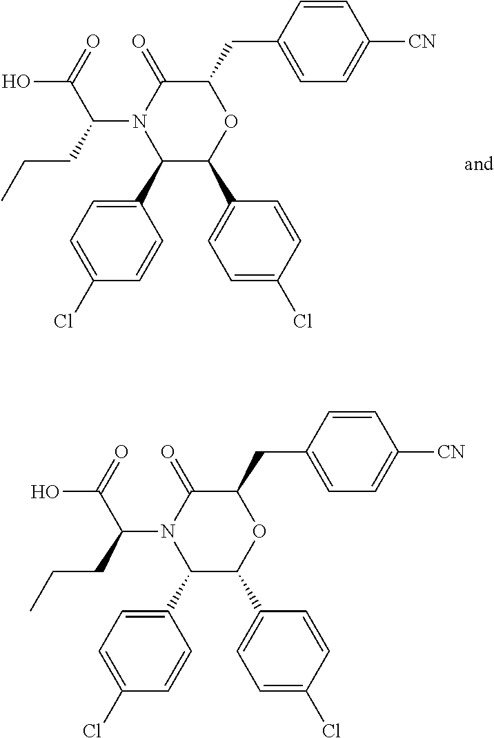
C1(C2=CC=C(Cl)C=C2)C(C2=CC=C(Cl)C=C2)OC(CC2=CC=C([CN])C=C2)C(=O)N1C(CCC)C(O)=O.C1(C2=CC=C(Cl)C=C2)C(C2=CC=C(Cl)C=C2)OC(CC2=CC=C([CN])C=C2)C(=O)N1C(CCC)C(O)=O
